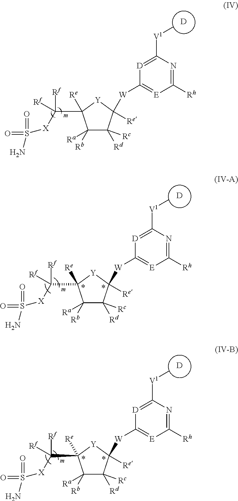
C1([Rh])=NC([V1]C)=[D]C([W]C2([Re])C([Rd])([Rc])C([Ra])([Rb])C([Re])(C([Rf])([Rf])[X]S(N)(=O)=O)[Y]2)=[E]1.[D].[D].C1([Rh])=NC([V1]C)=[D]C([W]C2([Re])C([Rd])([Rc])C([Ra])([Rb])C([Re])(C([Rf])([Rf])[X]S(N)(=O)=O)[Y]2)=[E]1.[D].C1([Rh])=NC([V1]C)=[D]C([W]C2([Re])C([Rd])([Rc])C([Ra])([Rb])C([Re])(C([Rf])([Rf])[X]S(N)(=O)=O)[Y]2)=[E]1
